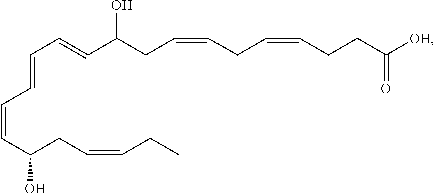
C(CC=CCC=CCCC([OH])=O)(O)C=CC=CC=CC(O)CC=CCC
